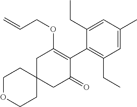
C1OCCC2(C1)CC(=O)C(C1=C(CC)C=C(C)C=C1CC)=C(OCC=C)C2
